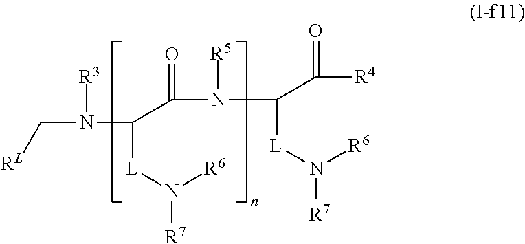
N([R3])(C([L]N([R7])[R6])C(=O)N(C(C([R4])=O)[L]N([R7])[R6])[R5])C[RL]
